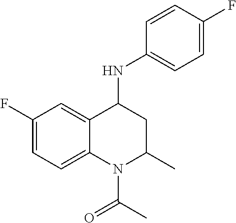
C1=C(F)C=CC(NC2C3=CC(F)=CC=C3N(C(C)=O)C(C)C2)=C1
